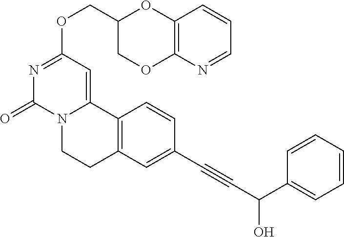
C(OC1=NC(=O)N2C(=C1)C1=C(CC2)C=C(C#CC(O)C2=CC=CC=C2)C=C1)C1COC2=C(O1)C=CC=N2
